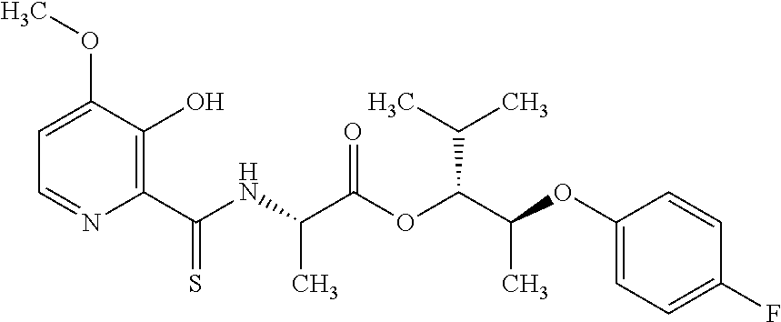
C1=C(OC)C(O)=C(C(NC(C(OC(C(OC2=CC=C(F)C=C2)C)C(C)C)=O)C)=S)N=C1
